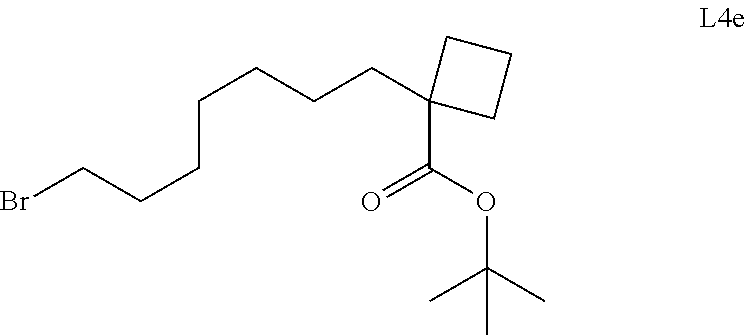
O=C(OC(C)(C)C)C1(CCCCCCCBr)CCC1
